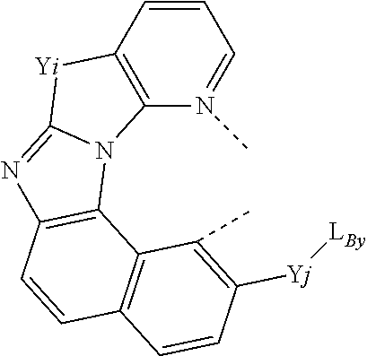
C1=CC2=C(N(C)=C1)N1C(=NC3=C1C1=C(C=C3)C=CC([Yj][LBy])=C1C)[Yi]2
